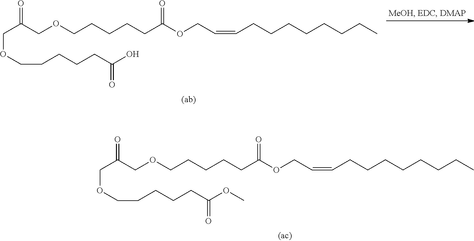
C(C(COCCCCCC(OCC=CCCCCCCCC)=O)=O)OCCCCCC(O)=O.C(C(COCCCCCC(OCC=CCCCCCCCC)=O)=O)OCCCCCC(OC)=O
